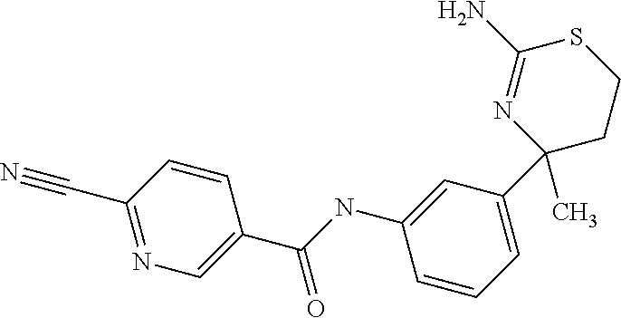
C1=CC(C#N)=NC=C1C(=O)NC1=CC(C2(C)CCSC(N)=N2)=CC=C1
